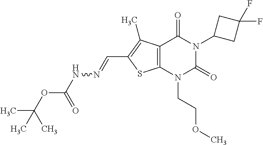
C12=C(N(CCOC)C(=O)N(C3CC(F)(F)C3)C1=O)SC(C=NNC(OC(C)(C)C)=O)=C2C
